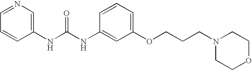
C1=NC=C(NC(NC2=CC(OCCCN3CCOCC3)=CC=C2)=O)C=C1
